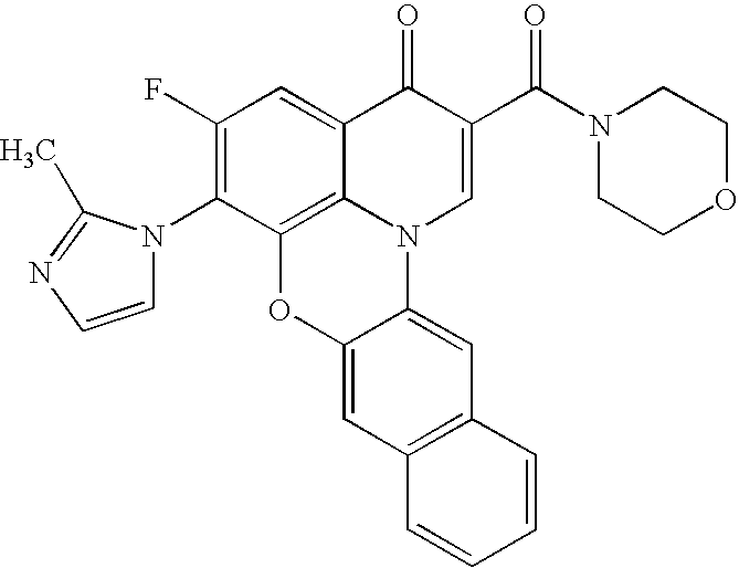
C1(F)=C(N2C=CN=C2C)C2=C3C(=C1)C(=O)C(C(N1CCOCC1)=O)=CN3C1=CC3=C(C=C1O2)C=CC=C3
